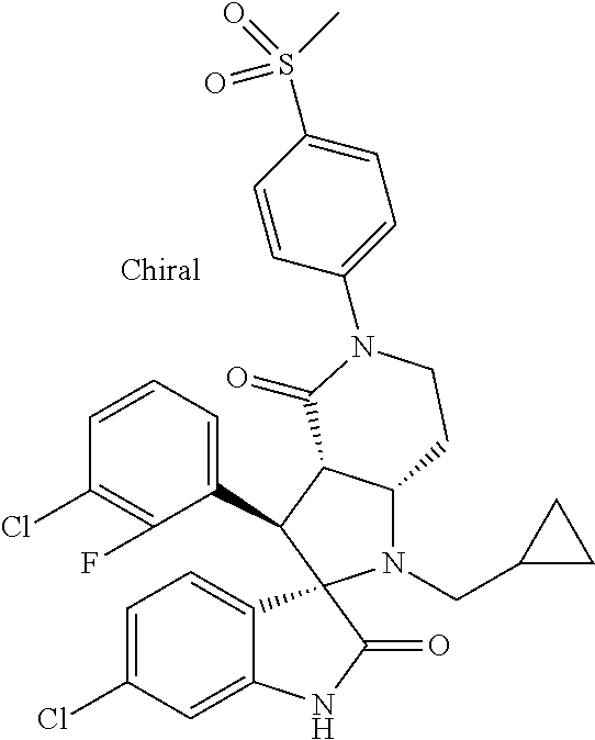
C1(C2C3C(N(CC4CC4)C24C2=CC=C(Cl)C=C2NC4=O)CCN(C2=CC=C(S(C)(=O)=O)C=C2)C3=O)=CC=CC(Cl)=C1F
